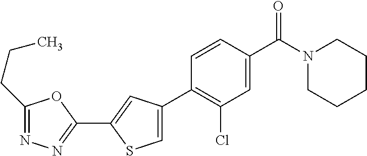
C1(C2=C(Cl)C=C(C(N3CCCCC3)=O)C=C2)=CSC(C2=NN=C(CCC)O2)=C1
